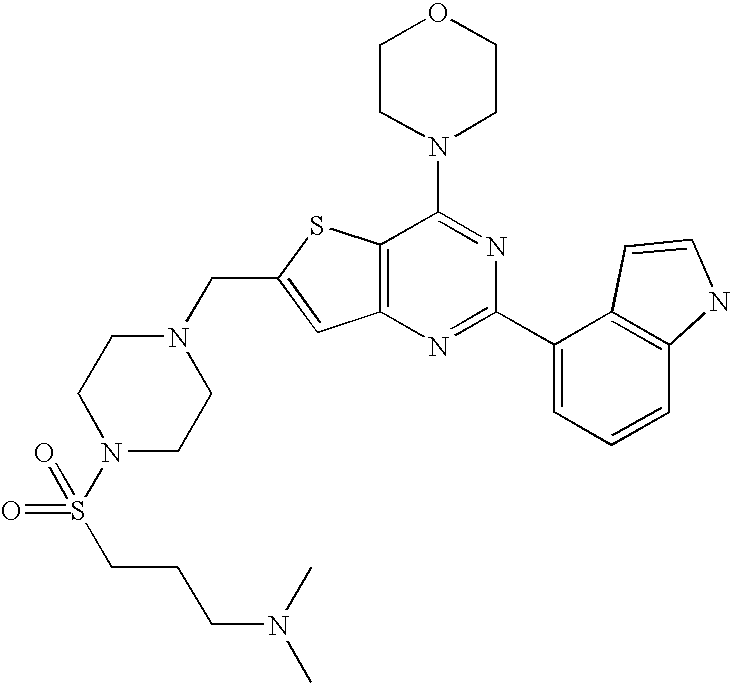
C12=C(N=C(C3=CC=CC4=C3C=CN4)N=C1N1CCOCC1)C=C(CN1CCN(S(=O)(=O)CCCN(C)C)CC1)S2
